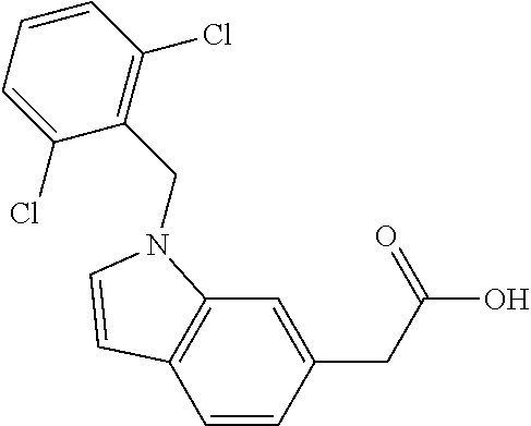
C1=CC(CC(O)=O)=CC2=C1C=CN2CC1=C(Cl)C=CC=C1Cl
